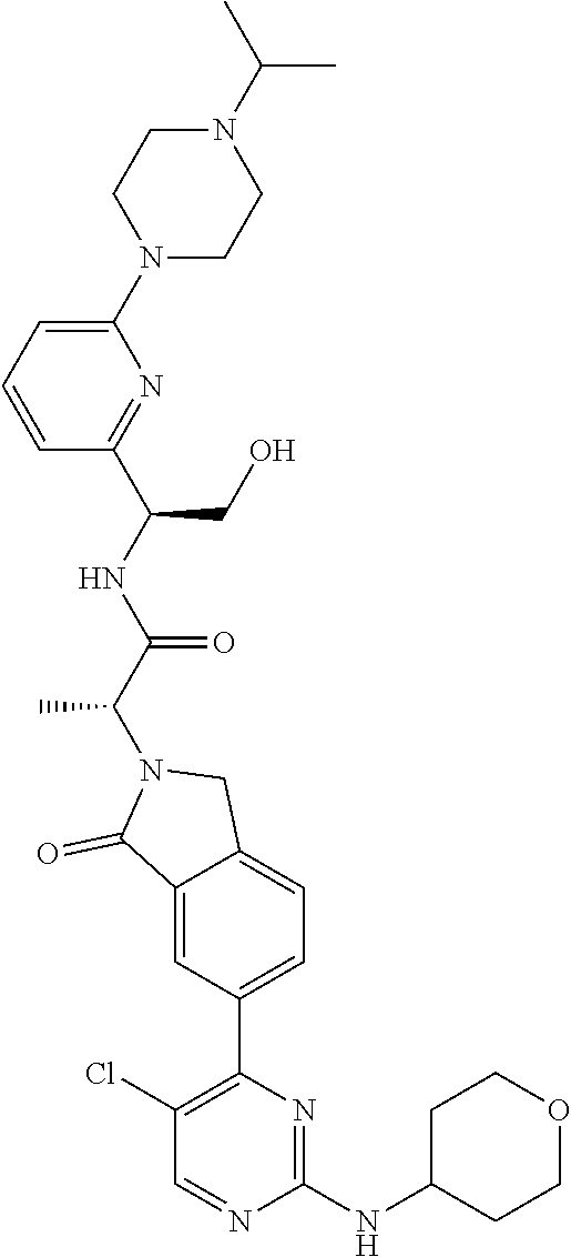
C1(NC2CCOCC2)=NC(C2=CC=C3C(=C2)C(=O)N(C(C(NC(C2=NC(N4CCN(C(C)C)CC4)=CC=C2)CO)=O)C)C3)=C(Cl)C=N1
